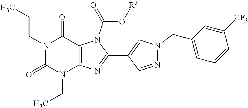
N1(CCC)C(=O)N(CC)C2=C(C1=O)N(C(O[R5])=O)C(C1=CN(CC3=CC=CC([CF3])=C3)N=C1)=N2
